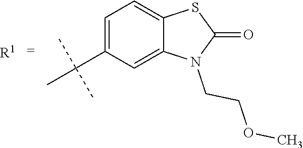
C1=C(C(C)(C)C)C=C2C(=C1)SC(=O)N2CCOC.[R1]
